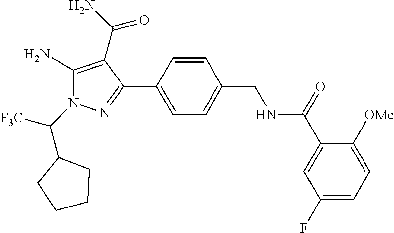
C1=CC(C2=NN(C([F3C])C3CCCC3)C(N)=C2C(N)=O)=CC=C1CNC(C1=CC(F)=CC=C1[OMe])=O
